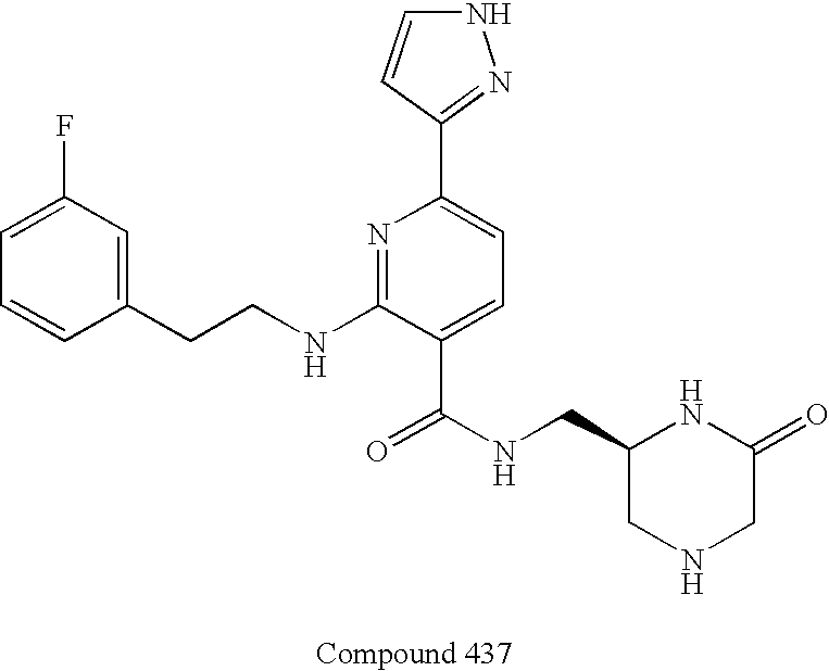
C1=CC(CCNC2=NC(C3=NNC=C3)=CC=C2C(NCC2CNCC(=O)N2)=O)=CC(F)=C1
